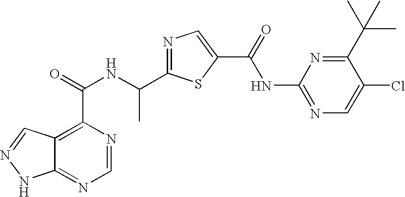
C12=NC=NC(C(=O)NC(C3=NC=C(C(=O)NC4=NC=C(Cl)C(C(C)(C)C)=N4)S3)C)=C1C=NN2
